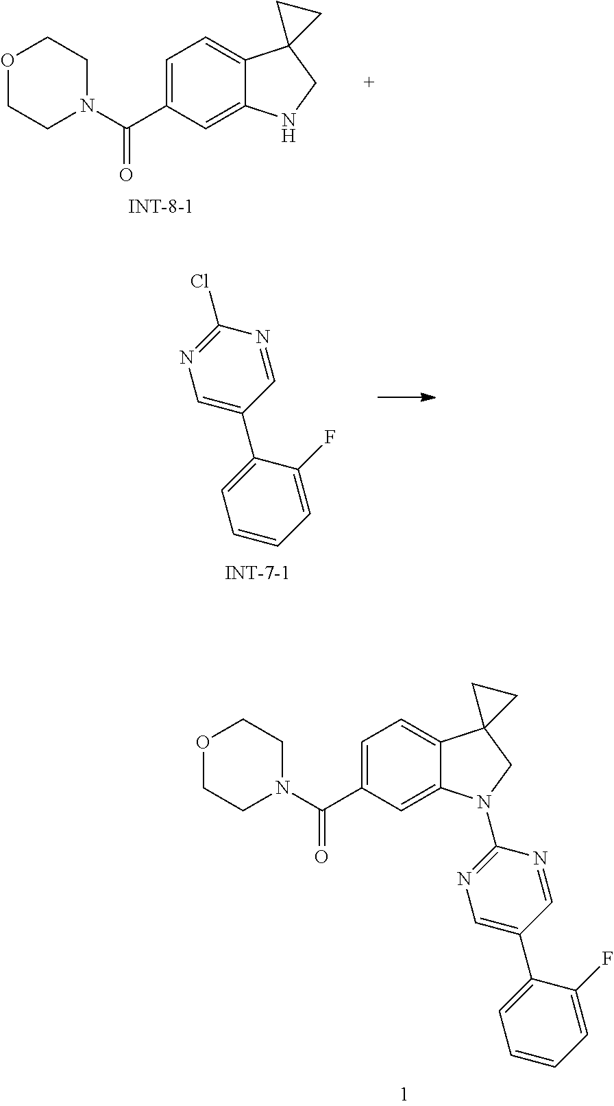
O1CCN(C(C2=CC=C3C(=C2)NCC32CC2)=O)CC1.N1=C(Cl)N=CC(C2=CC=CC=C2F)=C1.O1CCN(C(C2=CC=C3C(=C2)N(C2=NC=C(C4=CC=CC=C4F)C=N2)CC32CC2)=O)CC1
